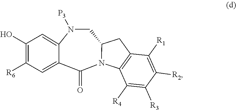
N1([P3])CC2N(C(=O)C3=CC([R6])=C(O)C=C13)C1=C(C2)C([R1])=C([R2])C([R3])=C1[R4]
